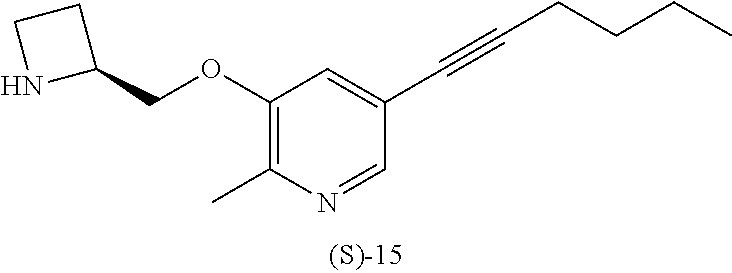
C1(OCC2CCN2)=C(C)N=CC(C#CCCCC)=C1
